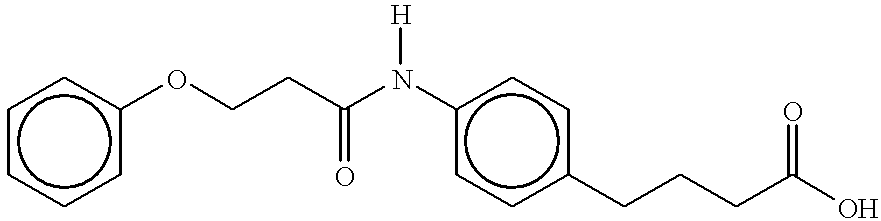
c1cccc(OCCC(N(c2ccc(CCCC(=O)O)cc2)[H])=O)c1
